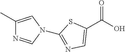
C1(C(O)=O)=CN=C(N2C=NC(C)=C2)S1
